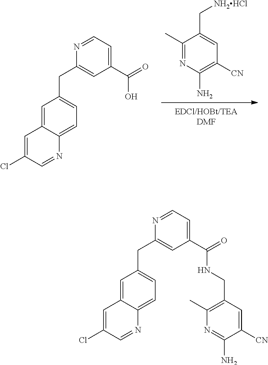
[NH2HCl]CC1=CC([CN])=C(N)N=C1C.C1(Cl)=CC2=CC(CC3=CC(C(=O)O)=CC=N3)=CC=C2N=C1.C1(Cl)=CC2=CC(CC3=CC(C(=O)NCC4=C(C)N=C(N)C([CN])=C4)=CC=N3)=CC=C2N=C1
